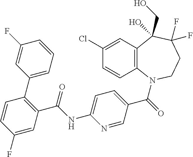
C12=C(N(C(=O)C3=CC=C(NC(C4=C(C5=CC=CC(F)=C5)C=CC(F)=C4)=O)N=C3)CCC(F)(F)C1(CO)O)C=CC(Cl)=C2
